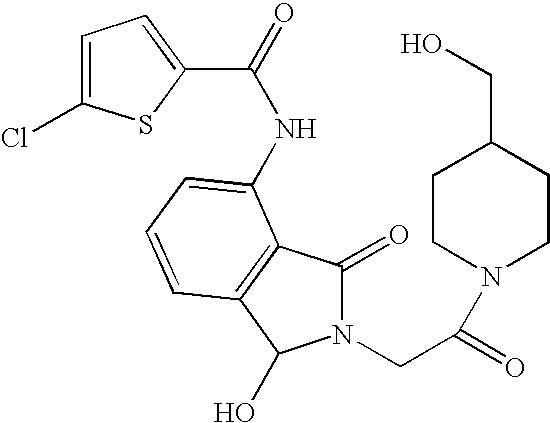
C1=C(Cl)SC(C(=O)NC2=CC=CC3=C2C(=O)N(CC(=O)N2CCC(CO)CC2)C3O)=C1
